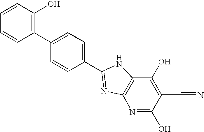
C1=CC(O)=C(C2=CC=C(C3=NC4=C(N3)C(O)=C(C#N)C(O)=N4)C=C2)C=C1
